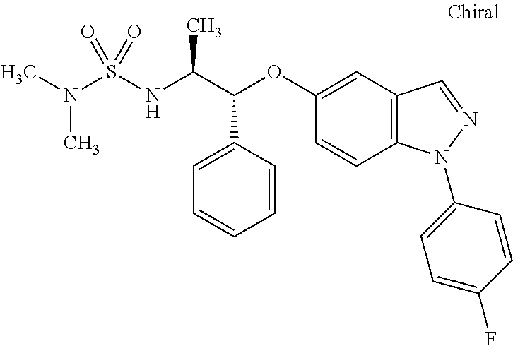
N(S(NC(C(OC1=CC2=C(C=C1)N(C1=CC=C(F)C=C1)N=C2)C1=CC=CC=C1)C)(=O)=O)(C)C
